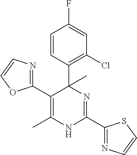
C1=CC(C2(C)C(C3=NC=CO3)=C(C)NC(C3=NC=CS3)=N2)=C(Cl)C=C1F
